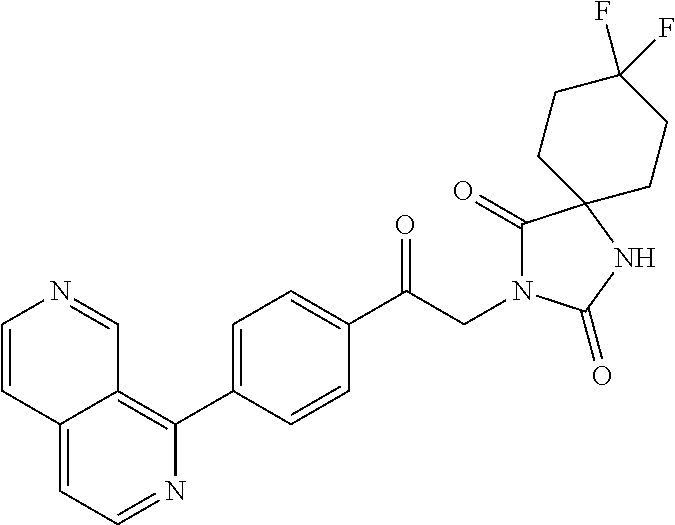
C1(C(CN2C(=O)C3(NC2=O)CCC(F)(F)CC3)=O)=CC=C(C2=C3C(=CC=N2)C=CN=C3)C=C1
